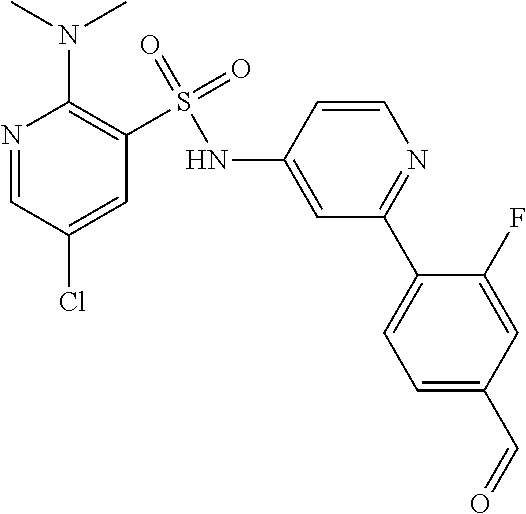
N1=CC(Cl)=CC(S(=O)(=O)NC2=CC(C3=CC=C(C=O)C=C3F)=NC=C2)=C1N(C)C
